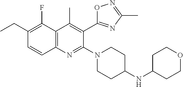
C1(CC)=C(F)C2=C(N=C(N3CCC(NC4CCOCC4)CC3)C(C3=NC(C)=NO3)=C2C)C=C1
